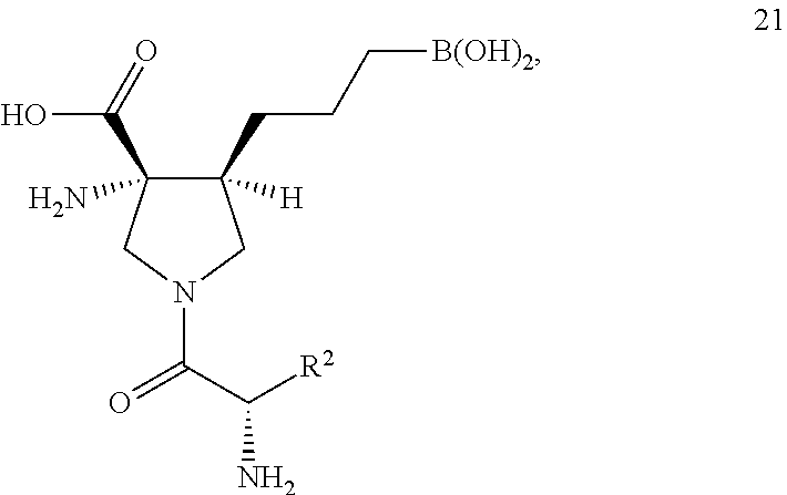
C1([H])(CCC[B(OH)2])C(N)(C(=O)O)CN(C(C([R2])N)=O)C1
